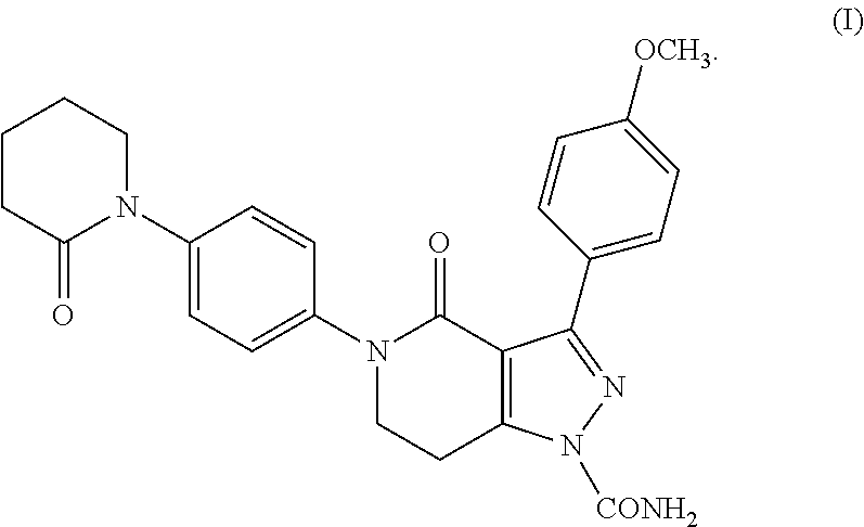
C1CC(=O)N(C2=CC=C(N3CCC4=C(C3=O)C(C3=CC=C([OCH3])C=C3)=NN4[CONH2])C=C2)CC1
